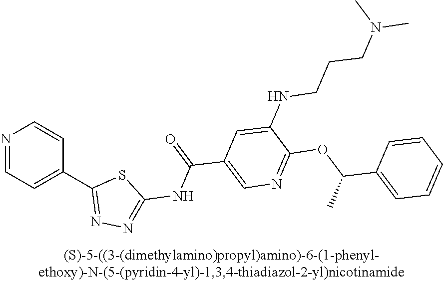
N1=CC=C(C2=NN=C(NC(=O)C3=CN=C(OC(C4=CC=CC=C4)C)C(NCCCN(C)C)=C3)S2)C=C1
